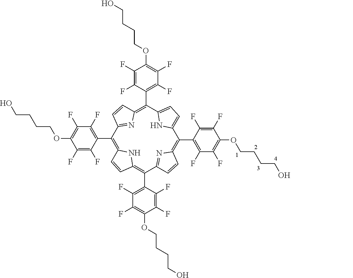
C1(C2=C(F)C(F)=C(OCCCCO)C(F)=C2F)=C2NC(=C(C3=C(F)C(F)=C(OCCCCO)C(F)=C3F)C3=NC(=C(C4=C(F)C(F)=C(OCCCCO)C(F)=C4F)C4=CC=C(C(C5=C(F)C(F)=C(OCCCCO)C(F)=C5F)=C5N=C1C=C5)N4)C=C3)C=C2
